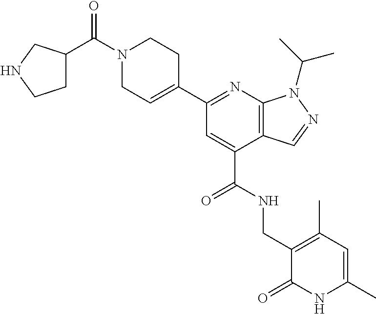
N1=C(C2=CCN(C(=O)C3CCNC3)CC2)C=C(C(NCC2=C(C)C=C(C)NC2=O)=O)C2=C1N(C(C)C)N=C2
